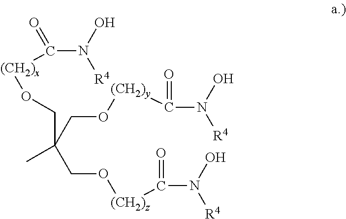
C(C(CO[(CH2)y]C(N([R4])O)=O)(CO[(CH2)z]C(N(O)[R4])=O)C)O[(CH2)x]C(=O)N(O)[R4]
